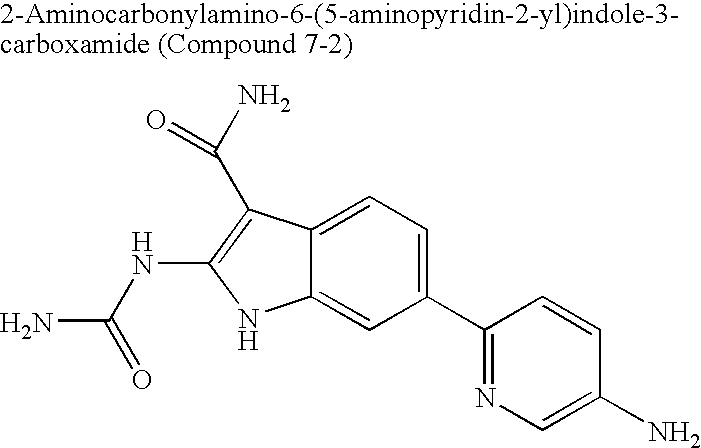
C1(C2=NC=C(N)C=C2)=CC=C2C(=C1)NC(NC(N)=O)=C2C(N)=O
